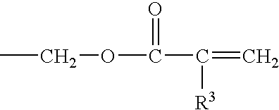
CCOC(C(=C)[R3])=O
